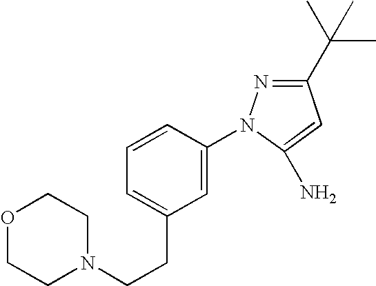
O1CCN(CCC2=CC=CC(N3N=C(C(C)(C)C)C=C3N)=C2)CC1
